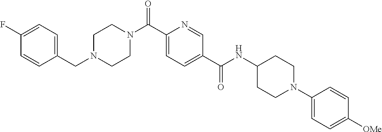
C1CN(C(C2=CC=C(C(=O)NC3CCN(C4=CC=C([OMe])C=C4)CC3)C=N2)=O)CCN1CC1=CC=C(F)C=C1
